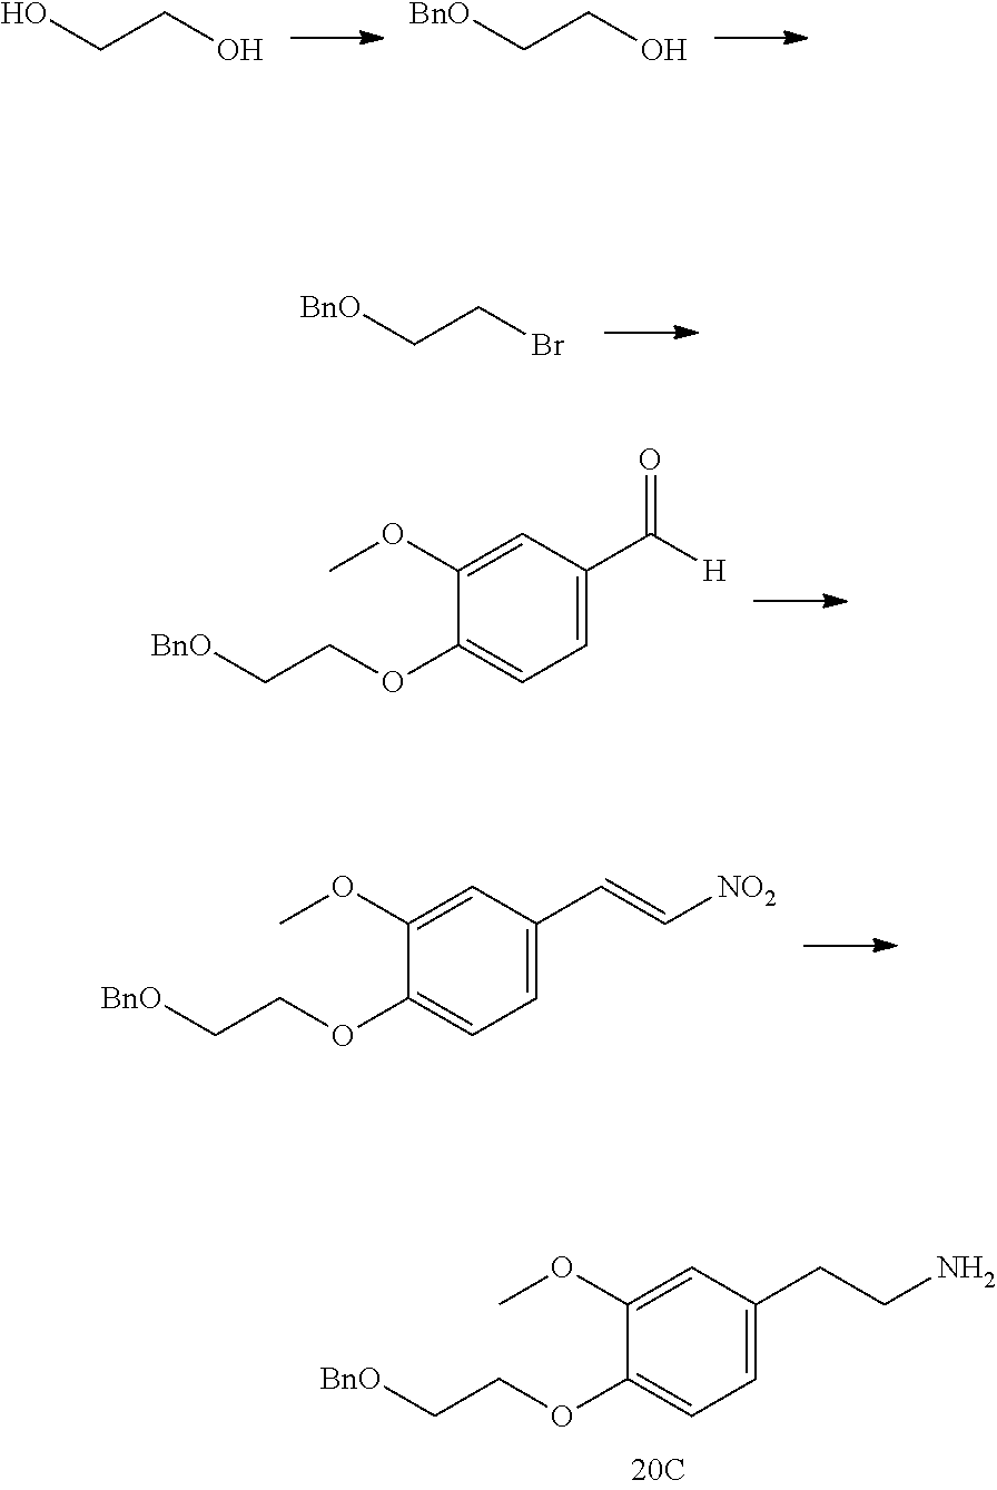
COC1=CC(CCN)=CC=C1OCC[BnO].OCCO.[BnO]CCO.[BnO]CCBr.COC1=CC(C([H])=O)=CC=C1OCC[BnO].COC1=CC(C=C[NO2])=CC=C1OCC[BnO]
